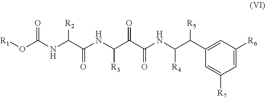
O(C(NC(C(NC(C(C(NC(C(C1=CC([R6])=CC([R7])=C1)[R5])[R4])=O)=O)[R3])=O)[R2])=O)[R1]
